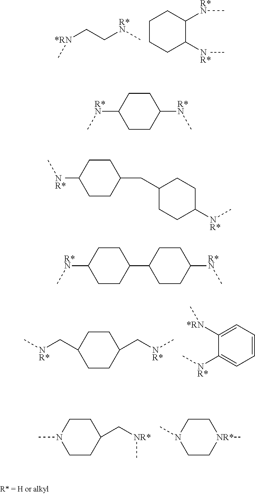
[*RN](CC[R*N]C)C.C1CCC([NR*]C)C([R*N]C)C1.C1CC(C[NR*]C)CCC1C[NR*]C.C1=CC=C([*RN]C)C([NR*]C)=C1.C1CN(C)CCC1C[NR*]C.C1CN(C)CC[NR*]1C.C1CC([R*N]C)CCC1[R*N]C.C1CC([NR*]C)CCC1CC1CCC([NR*]C)CC1.C1CC([R*N]C)CCC1C1CCC([R*N]C)CC1
